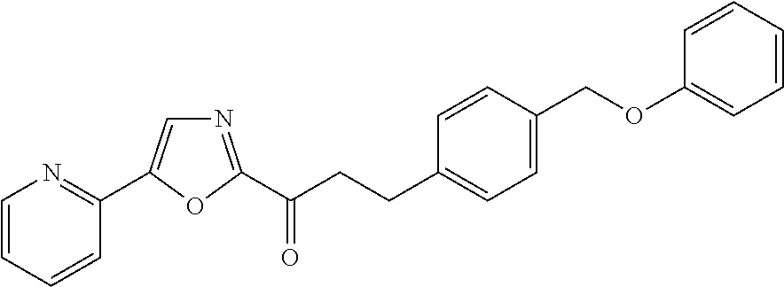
C1=CC=CC(C2=CN=C(C(CCC3=CC=C(COC4=CC=CC=C4)C=C3)=O)O2)=N1
